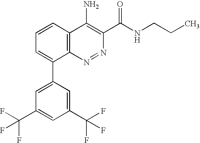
C1=CC2=C(C(C3=CC(C(F)(F)F)=CC(C(F)(F)F)=C3)=C1)N=NC(C(NCCC)=O)=C2N
